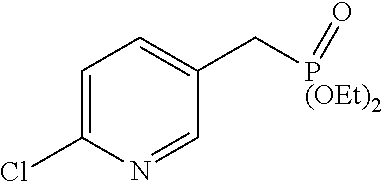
C1=C(Cl)N=CC(C[P(OEt)2]=O)=C1
